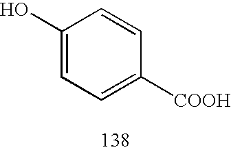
C1=C(O)C=CC([COOH])=C1
